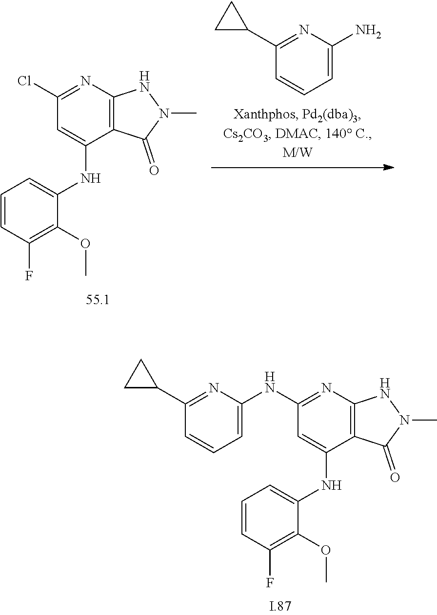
C1(C2CC2)=NC(N)=CC=C1.C12=C(N=C(Cl)C=C1NC1=CC=CC(F)=C1OC)NN(C)C2=O.C12=C(N=C(NC3=CC=CC(C4CC4)=N3)C=C1NC1=CC=CC(F)=C1OC)NN(C)C2=O
